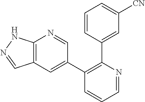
C12=C(C=C(C3=C(C4=CC([CN])=CC=C4)N=CC=C3)C=N1)C=NN2
